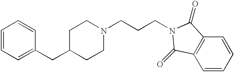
C1=CC=C(CC2CCN(CCCN3C(=O)C4=C(C=CC=C4)C3=O)CC2)C=C1
